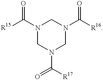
N1(C([R15])=O)CN(C(=O)[R17])CN(C([R16])=O)C1
